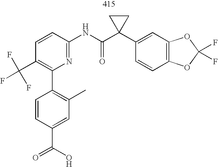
C1=CC(NC(C2(C3=CC4=C(C=C3)OC(F)(F)O4)CC2)=O)=NC(C2=C(C)C=C(C(=O)O)C=C2)=C1C(F)(F)F
